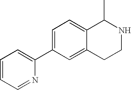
C1=C(C2=CC=CC=N2)C=C2C(=C1)C(C)NCC2
